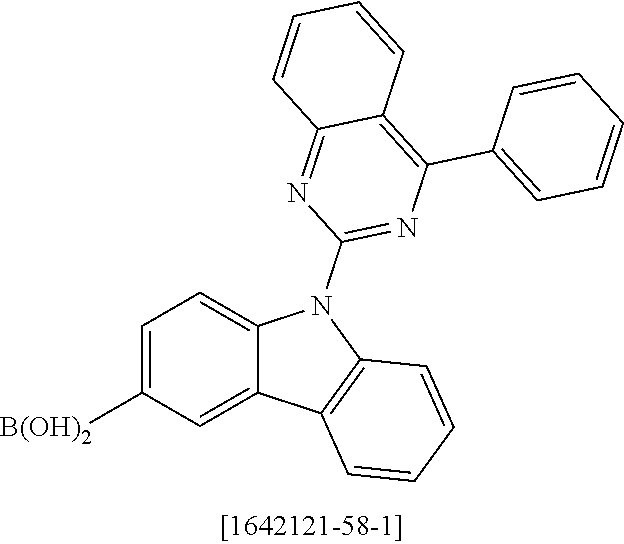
C1=C([B(OH)2])C=C2C(=C1)N(C1=NC(C3=CC=CC=C3)=C3C(=N1)C=CC=C3)C1=C2C=CC=C1
